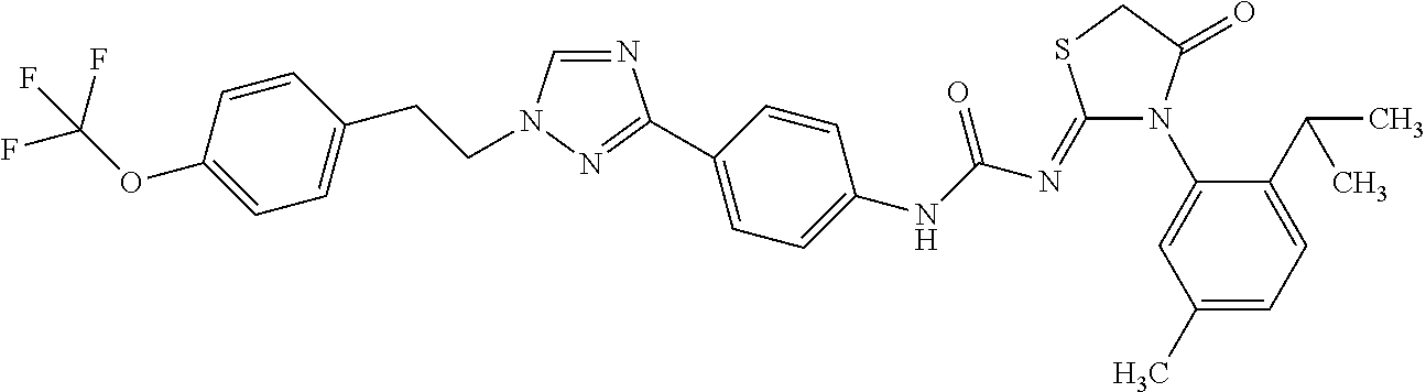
N1=CN(CCC2=CC=C(OC(F)(F)F)C=C2)N=C1C1=CC=C(NC(N=C2N(C3=CC(C)=CC=C3C(C)C)C(=O)CS2)=O)C=C1
